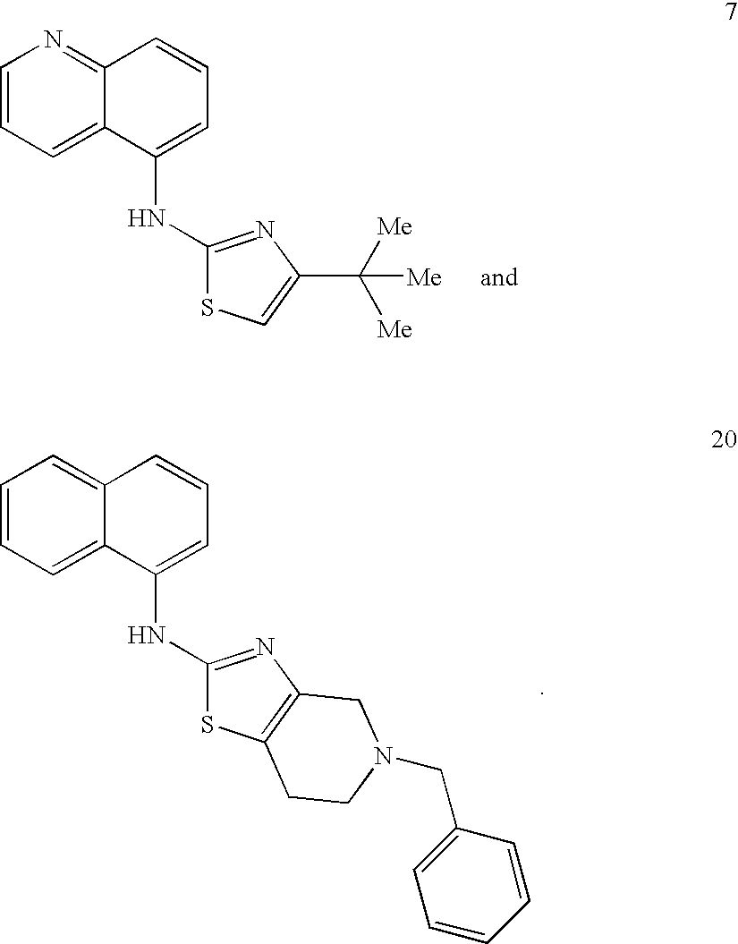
C1=CC=C2C(=N1)C=CC=C2NC1=NC(C([Me])([Me])[Me])=CS1.C1=CC=C2C(=C1)C=CC=C2NC1=NC2=C(S1)CCN(CC1=CC=CC=C1)C2
